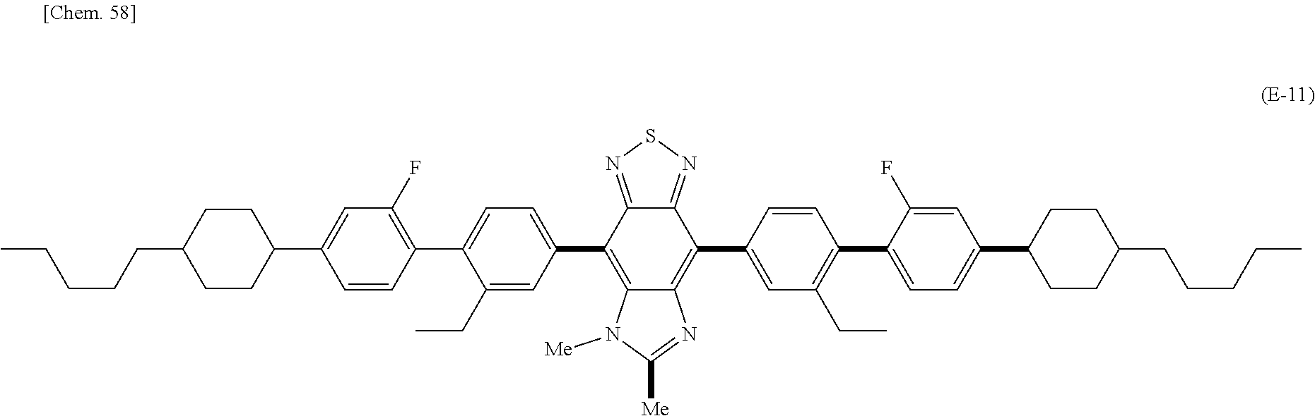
CCCCCC1CCC(C2=CC(F)=C(C3=CC=C(C4=C5C(=C(C6=CC(CC)=C(C7=CC=C(C8CCC(CCCCC)CC8)C=C7F)C=C6)C6=NSN=C46)N=C([Me])N5[Me])C=C3CC)C=C2)CC1
